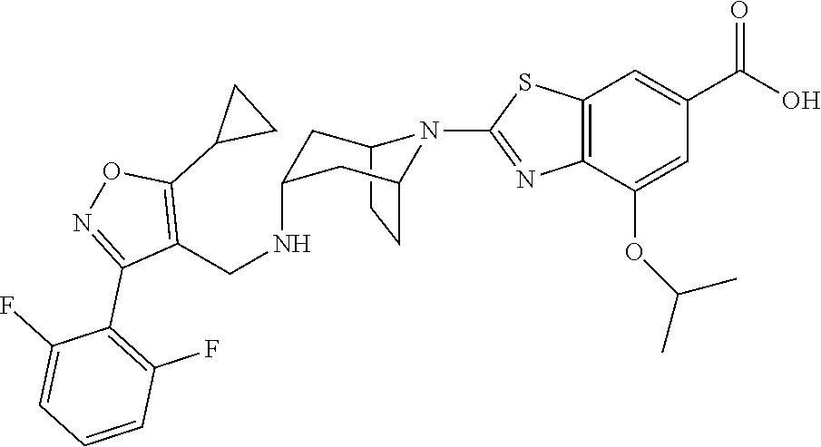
C12CCC(CC(NCC3=C(C4CC4)ON=C3C3=C(F)C=CC=C3F)C1)N2C1=NC2=C(C=C(C(O)=O)C=C2OC(C)C)S1
